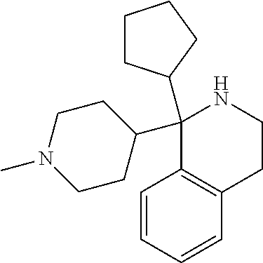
C1(C2CCN(C)CC2)(C2CCCC2)C2=C(CCN1)C=CC=C2
